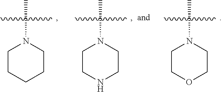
C1CCCCN1C.C1CNCCN1C.C1COCCN1C
